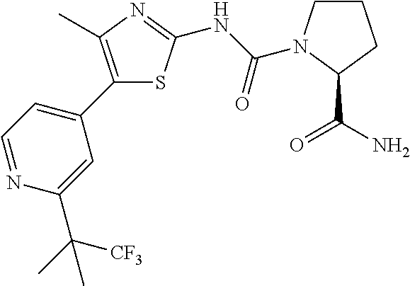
C1(C2=CC=NC(C([CF3])(C)C)=C2)=C(C)N=C(NC(=O)N2CCCC2C(N)=O)S1
